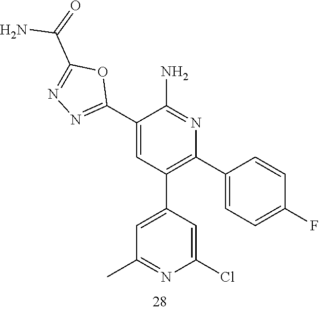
C1(C2=NN=C(C(=O)N)O2)=CC(C2=CC(C)=NC(Cl)=C2)=C(C2=CC=C(F)C=C2)N=C1N
